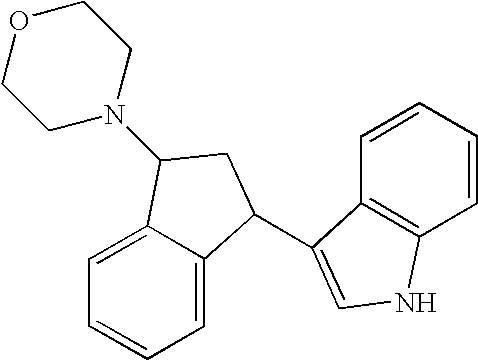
C1=C2C(=CC=C1)C(C1=CNC3=C1C=CC=C3)CC2N1CCOCC1
